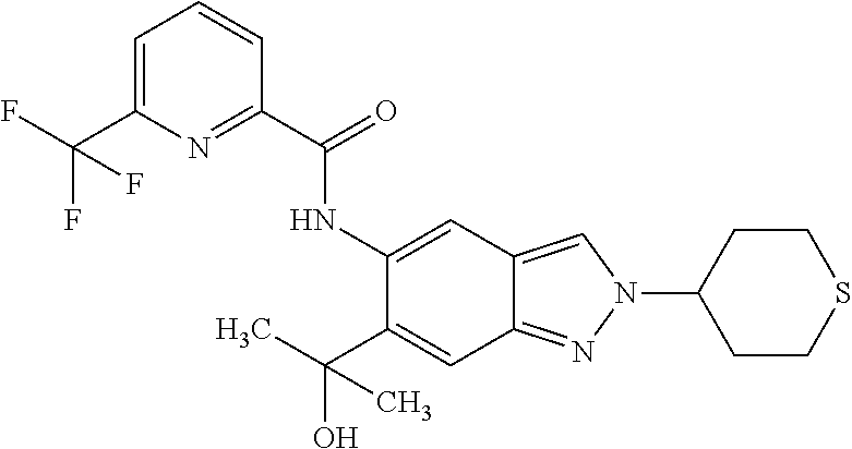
C1=C(C(F)(F)F)N=C(C(=O)NC2=CC3=CN(C4CCSCC4)N=C3C=C2C(C)(O)C)C=C1
